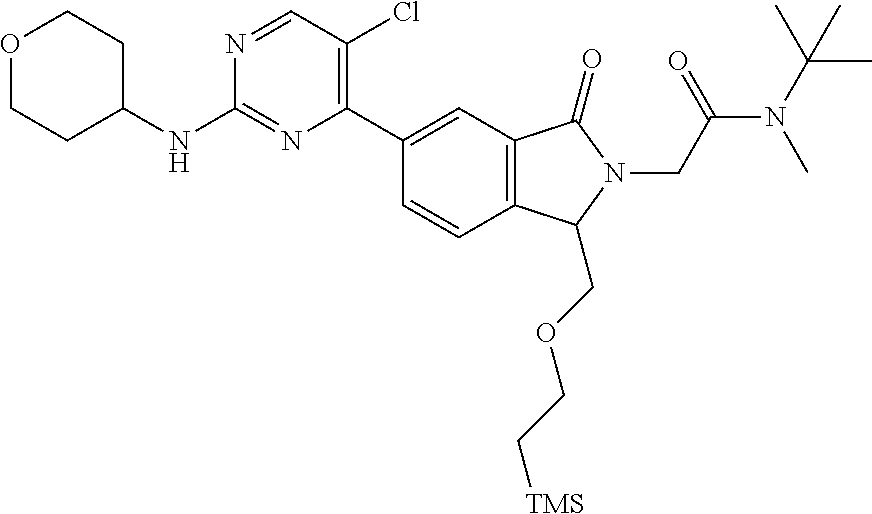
C1=CC(C2=C(Cl)C=NC(NC3CCOCC3)=N2)=CC2=C1C(COCC[TMS])N(CC(N(C)C(C)(C)C)=O)C2=O
